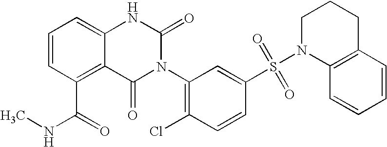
C12=C(C(NC)=O)C=CC=C1NC(=O)N(C1=C(Cl)C=CC(S(N3C4=C(CCC3)C=CC=C4)(=O)=O)=C1)C2=O
